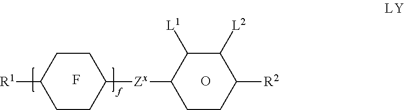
C1CC([R1])CCC1[Zx]C1CCC([R2])C([L2])C1[L1].F.O
